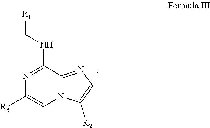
N1=C(NC[R1])C2=NC=C([R2])N2C=C1[R3]
